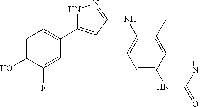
N1C(C2=CC=C(O)C(F)=C2)=CC(NC2=CC=C(NC(=O)NC)C=C2C)=N1
